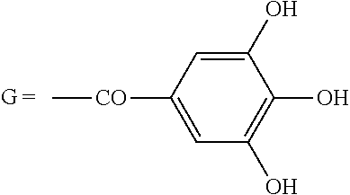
C[CO]C1=CC(O)=C(O)C(O)=C1
